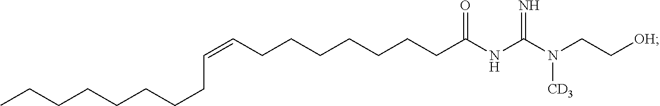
C(=CCCCCCCCC(NC(N(CC[OH])[CD3])=N)=O)CCCCCCCC
